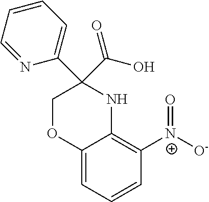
C12=CC=CC([N+]([O-])=O)=C1NC(C1=CC=CC=N1)(C(=O)O)CO2
